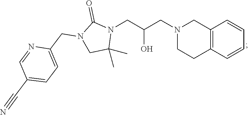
C12=C(C=CC=C1)CCN(CC(CN1C(=O)N(CC3=CC=C(C#N)C=N3)CC1(C)C)O)C2
